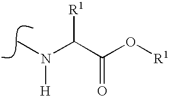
N(C)(C(C(O[R1])=O)[R1])[H]
